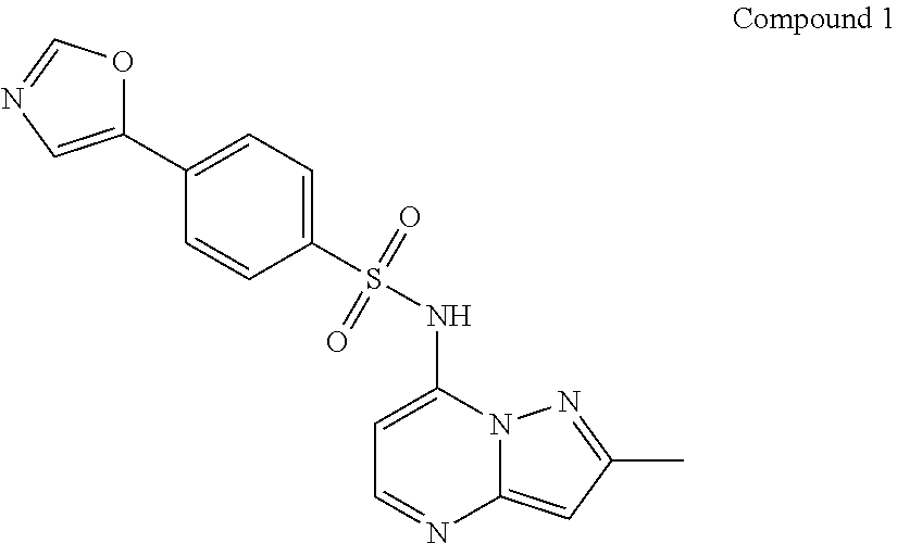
C1=C(NS(=O)(C2=CC=C(C3=CN=CO3)C=C2)=O)N2C(=CC(C)=N2)N=C1
